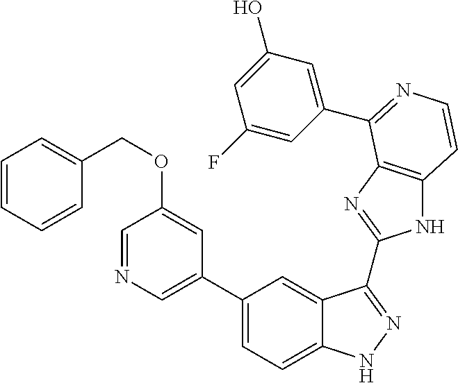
C1(C2=CN=CC(OCC3=CC=CC=C3)=C2)=CC=C2C(=C1)C(C1=NC3=C(N1)C=CN=C3C1=CC(O)=CC(F)=C1)=NN2
